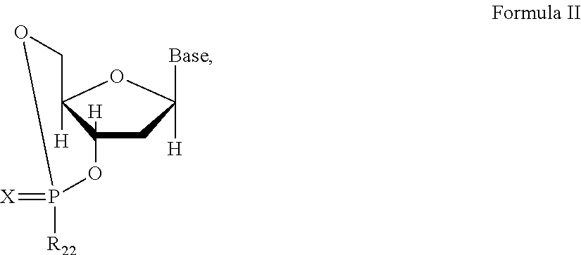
C12([H])C([H])(CC([H])([Base])O1)OP(=[X])([R22])OC2
